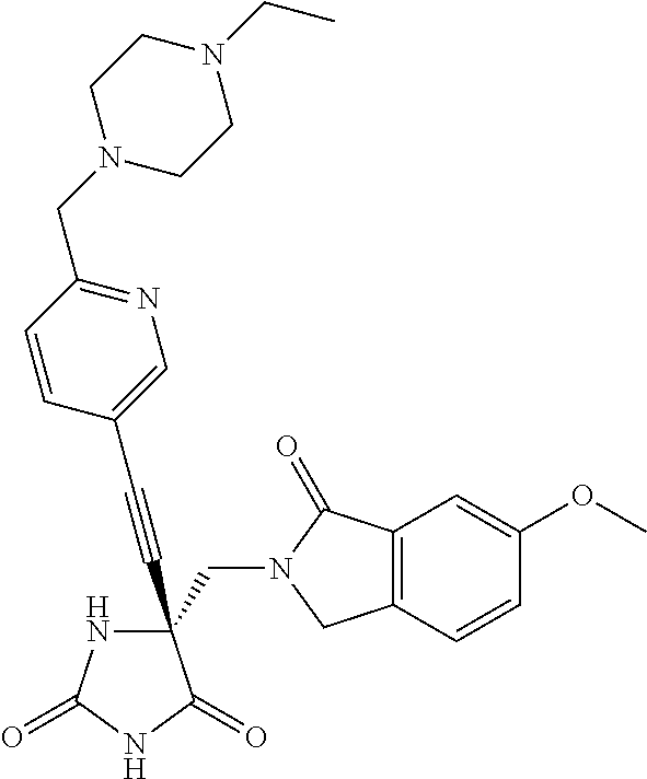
C(#CC1(CN2C(=O)C3=C(C2)C=CC(OC)=C3)NC(=O)NC1=O)C1=CN=C(CN2CCN(CC)CC2)C=C1
